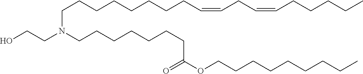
OCCN(CCCCCCCC(OCCCCCCCCC)=O)CCCCCCCCC=CCC=CCCCCC
